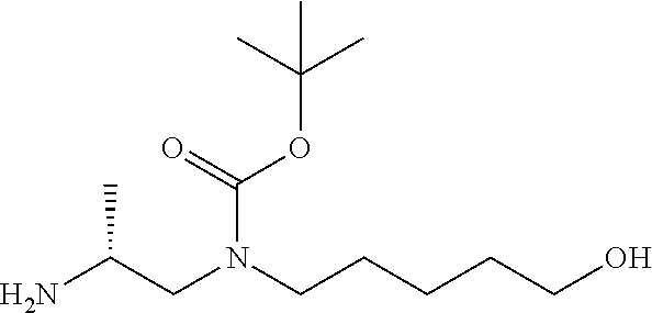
NC(CN(CCCCCO)C(=O)OC(C)(C)C)C
